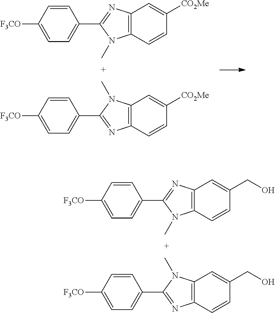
C12=C(C=CC(CO)=C1)N(C)C(C1=CC=C([F3CO])C=C1)=N2.C12=C(C=CC(CO)=C1)N=C(C1=CC=C([F3CO])C=C1)N2C.C12=C(C=CC([CO2Me])=C1)N(C)C(C1=CC=C([F3CO])C=C1)=N2.C12=C(C=CC([CO2Me])=C1)N=C(C1=CC=C([F3CO])C=C1)N2C
